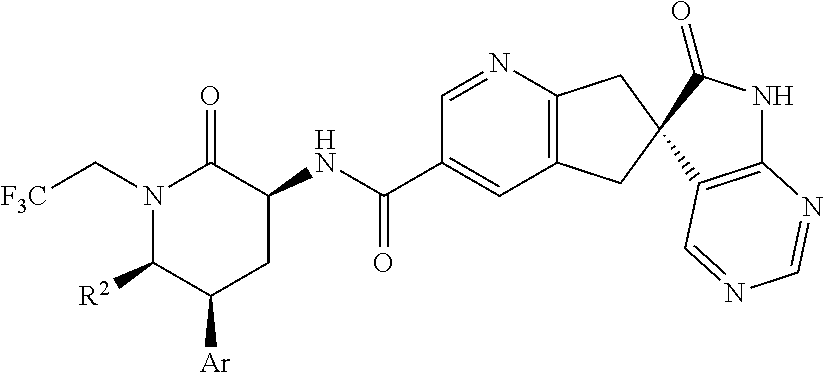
C12=C(C3(C(=O)N1)CC1=C(C3)C=C(C(NC3C(=O)N(C[F3C])C([R2])C([Ar])C3)=O)C=N1)C=NC=N2
